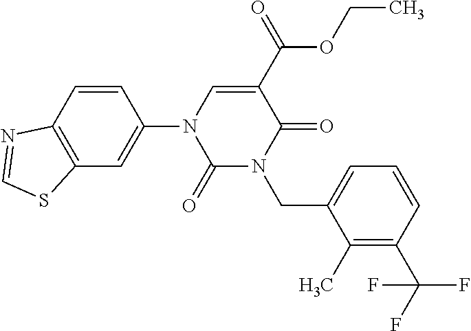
C1=CC2=C(C=C1N1C(=O)N(CC3=CC=CC(C(F)(F)F)=C3C)C(=O)C(C(OCC)=O)=C1)SC=N2
